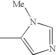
C1=NC=C(C)N1[Me]
